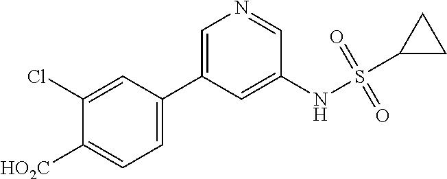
C1=C(C2=CC=C([HO2C])C(Cl)=C2)C=C(NS(C2CC2)(=O)=O)C=N1
